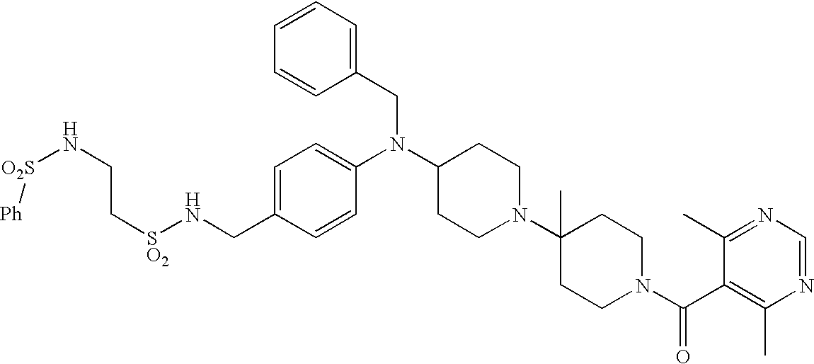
C(C1=CC=C(N(C2CCN(C3(C)CCN(C(C4=C(C)N=CN=C4C)=O)CC3)CC2)CC2=CC=CC=C2)C=C1)N[SO2]CCN[O2S][Ph]
